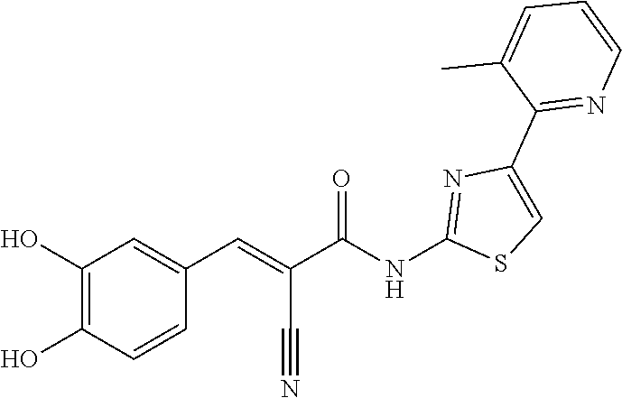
C1(O)=C(O)C=CC(C=C(C#N)C(NC2=NC(C3=NC=CC=C3C)=CS2)=O)=C1
